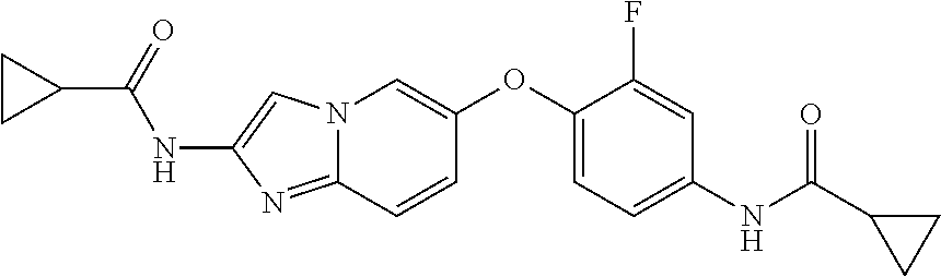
C1(OC2=CN3C(=NC(NC(C4CC4)=O)=C3)C=C2)=CC=C(NC(=O)C2CC2)C=C1F
